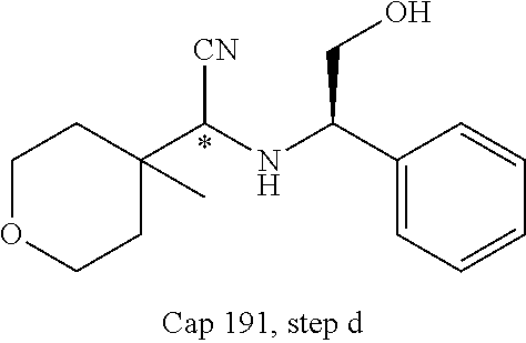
C1OCCC(C([CN])NC(CO)C2=CC=CC=C2)(C)C1
